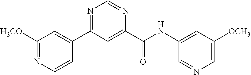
C1([H3CO])=NC=CC(C2=NC=NC(C(NC3=CC([OCH3])=CN=C3)=O)=C2)=C1
